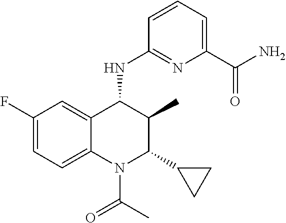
C1(F)=CC=C2C(=C1)C(NC1=NC(C(N)=O)=CC=C1)C(C)C(C1CC1)N2C(C)=O
